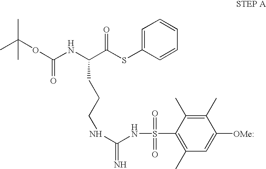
CC(OC(=O)NC(C(SC1=CC=CC=C1)=O)CCCNC(=N)NS(C1=C(C)C=C([OMe:])C(C)=C1C)(=O)=O)(C)C
